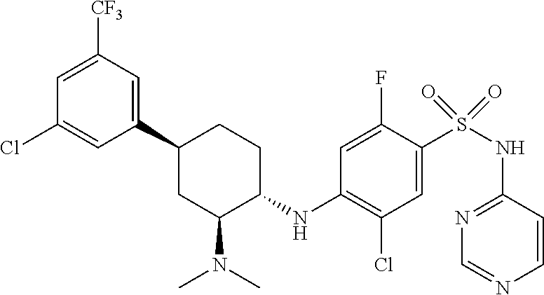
C1=CC(NS(=O)(=O)C2=CC(Cl)=C(NC3CCC(C4=CC([CF3])=CC(Cl)=C4)CC3N(C)C)C=C2F)=NC=N1
